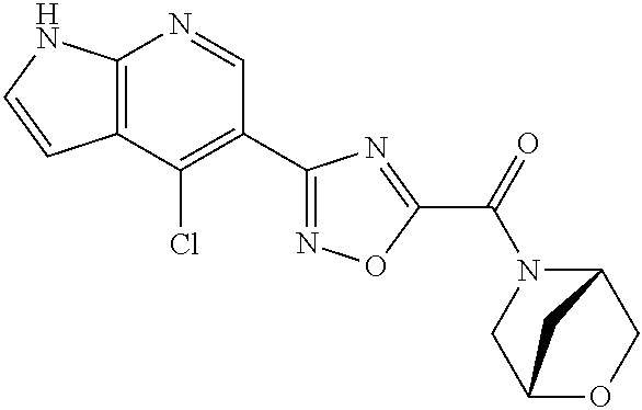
C12=C(C(Cl)=C(C3=NOC(C(N4CC5OCC4C5)=O)=N3)C=N1)C=CN2
